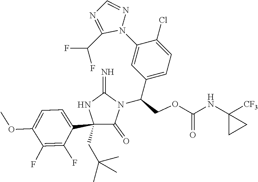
C1(OC)=CC=C(C2(CC(C)(C)C)C(=O)N(C(C3=CC=C(Cl)C(N4N=CN=C4C(F)F)=C3)COC(=O)NC3([CF3])CC3)C(=N)N2)C(F)=C1F
